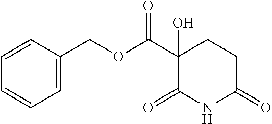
C1CC(C(OCC2=CC=CC=C2)=O)(O)C(=O)NC1=O
